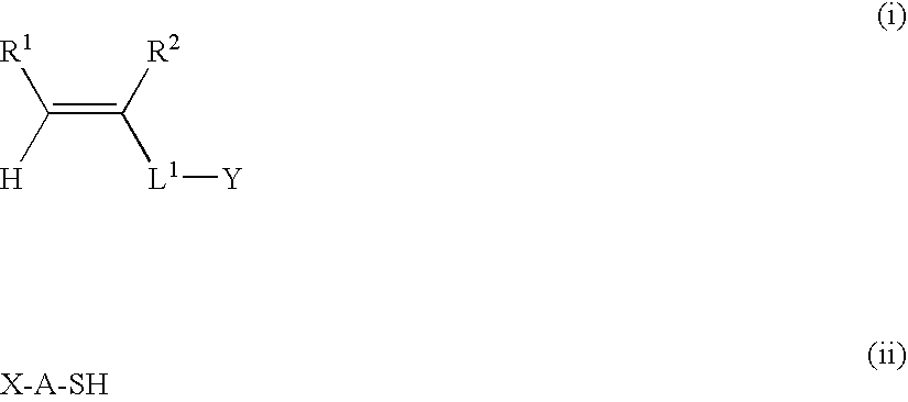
C(=C([R2])[L1][Y])([H])[R1]
